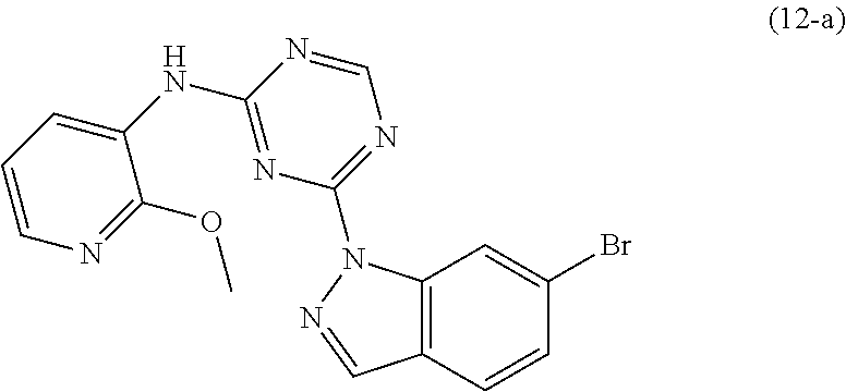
C12=C(C=CC(Br)=C1)C=NN2C1=NC=NC(NC2=CC=CN=C2OC)=N1
